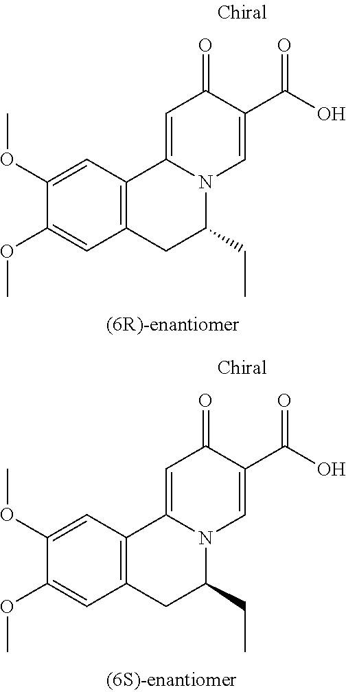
C1(OC)=CC2=C(C=C1OC)CC(CC)N1C2=CC(=O)C(C(O)=O)=C1.C1(OC)=CC2=C(C=C1OC)CC(CC)N1C2=CC(=O)C(C(O)=O)=C1
